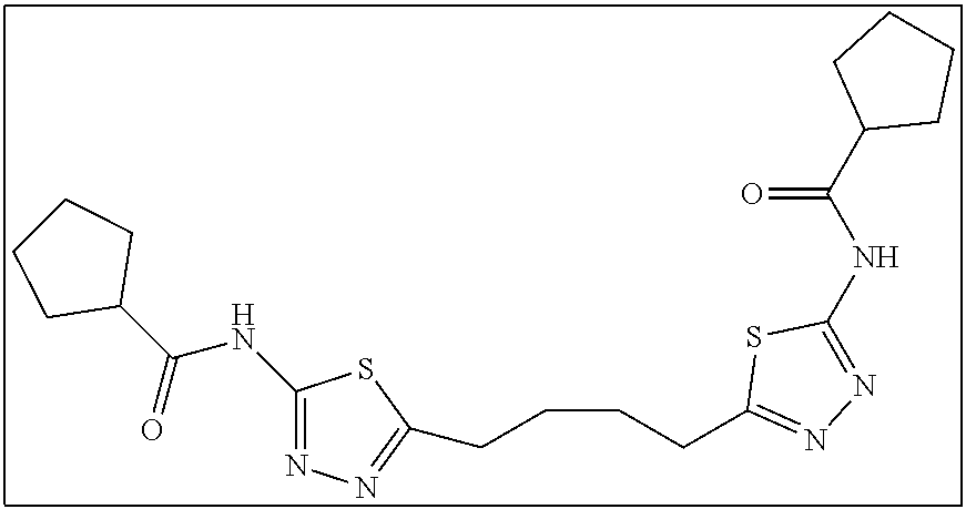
C1(NC(C2CCCC2)=O)=NN=C(CCCCC2=NN=C(NC(C3CCCC3)=O)S2)S1
